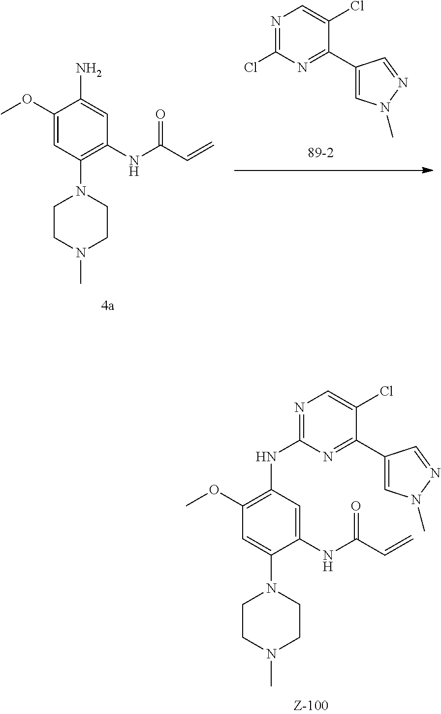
C1(Cl)=NC=C(Cl)C(C2=CN(C)N=C2)=N1.C1(OC)=CC(N2CCN(C)CC2)=C(NC(=O)C=C)C=C1N.C1(NC2=C(OC)C=C(N3CCN(C)CC3)C(NC(=O)C=C)=C2)=NC=C(Cl)C(C2=CN(C)N=C2)=N1
